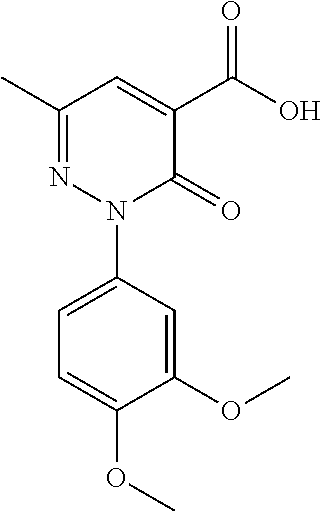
C1(C)=NN(C2=CC=C(OC)C(OC)=C2)C(=O)C(C(=O)O)=C1
